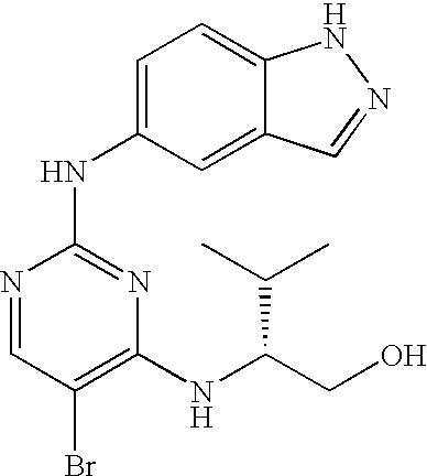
N1=CC(Br)=C(NC(CO)C(C)C)N=C1NC1=CC=C2C(=C1)C=NN2
